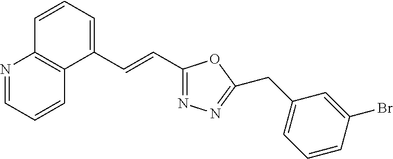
C1=CC=C(C=CC2=NN=C(CC3=CC=CC(Br)=C3)O2)C2=C1N=CC=C2
